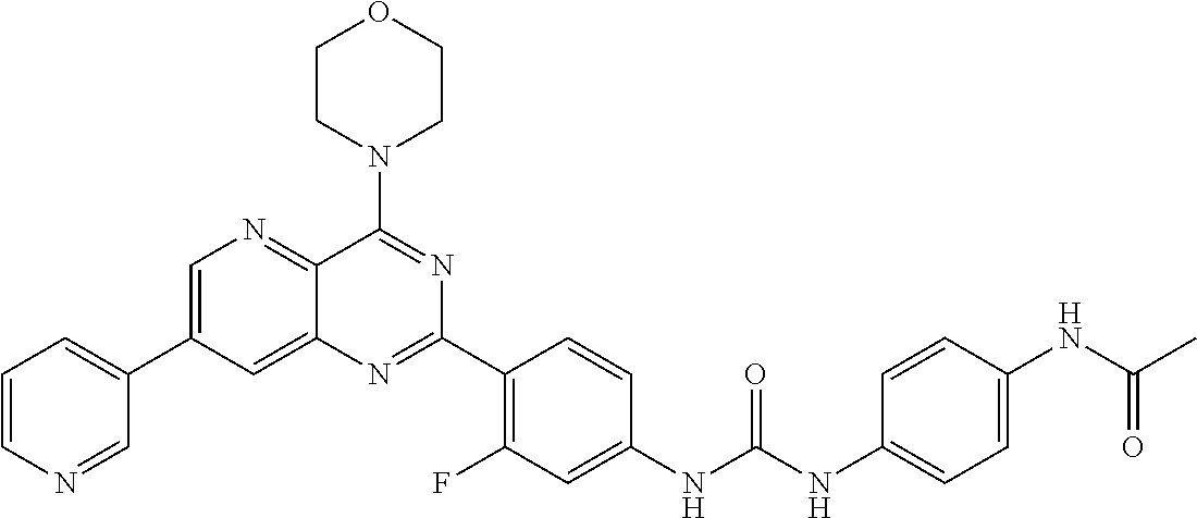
C1=C(C2=CC=CN=C2)C=C2C(=N1)C(N1CCOCC1)=NC(C1=C(F)C=C(NC(NC3=CC=C(NC(C)=O)C=C3)=O)C=C1)=N2
